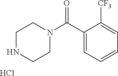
C1(C(N2CCNCC2)=O)=CC=CC=C1[CF3].Cl
